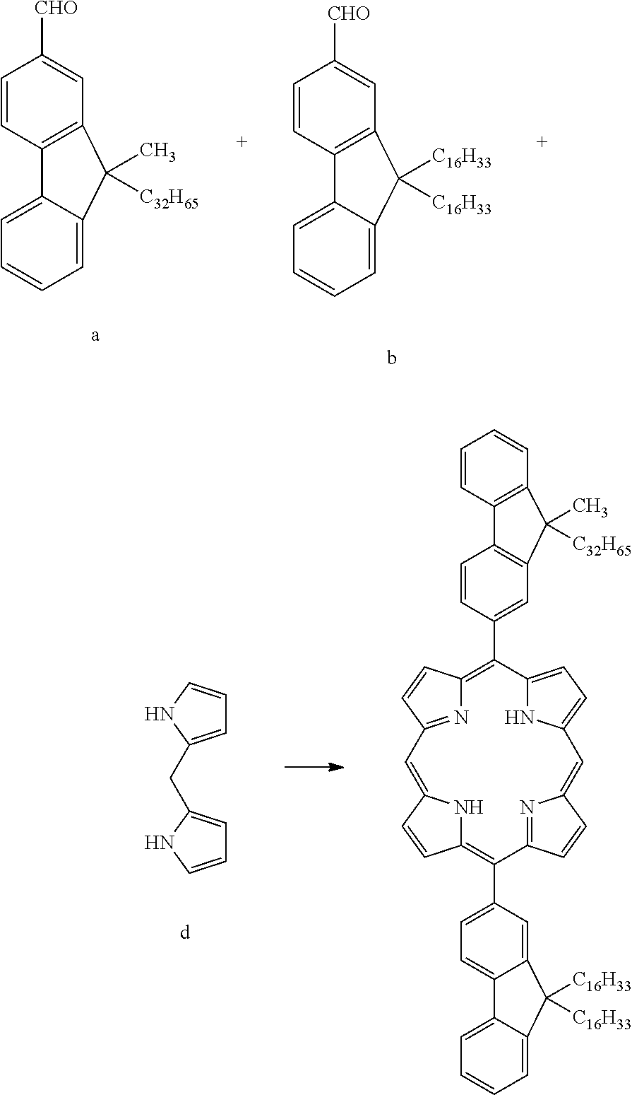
C1=CC2=C(C=C1[CHO])C(C)([C32H65])C1=CC=CC=C21.C1=CC2=C(C=C1[CHO])C([C16H33])([C16H33])C1=CC=CC=C21.C1=C(CC2=CC=CN2)NC=C1.C1=CC2=C(C=C1)C(C)([C32H65])C1=C2C=CC(C2=C3N=C(C=C3)C=C3NC(=C(C4=CC=C5C(=C4)C([C16H33])([C16H33])C4=CC=CC=C54)C4=NC(=CC5=CC=C2N5)C=C4)C=C3)=C1
